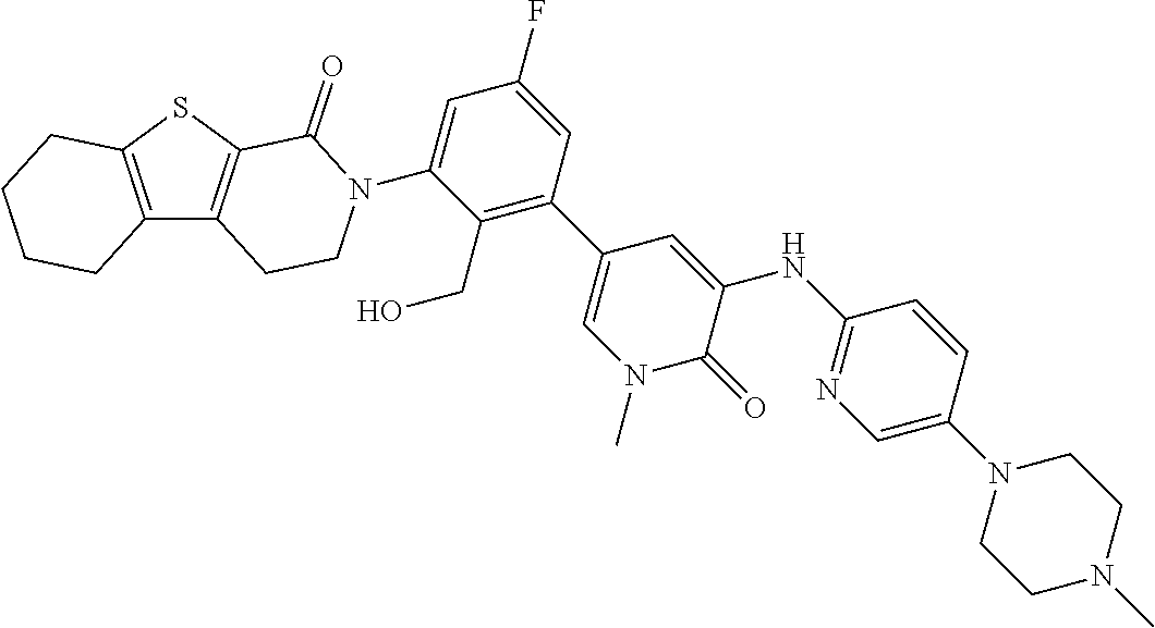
C12=C(C3=C(S1)C(=O)N(C1=CC(F)=CC(C4=CN(C)C(=O)C(NC5=NC=C(N6CCN(C)CC6)C=C5)=C4)=C1CO)CC3)CCCC2
